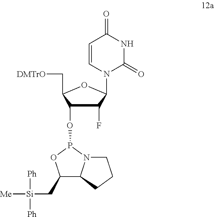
C1(F)C(OP2OC(C[Si]([Ph])([Ph])[Me])C3N2CCC3)C(C[DMTrO])OC1N1C=CC(=O)NC1=O
